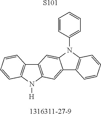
[S101].C12=C(N([H])C3=C1C=C1C(=C3)C3=C(N1C1=CC=CC=C1)C=CC=C3)C=CC=C2
